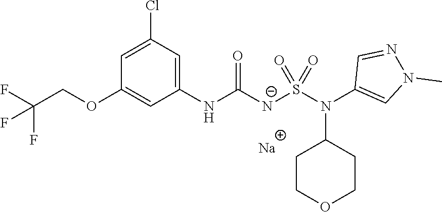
[Na].C1(NC([N-]S(N(C2=CN(C)N=C2)C2CCOCC2)(=O)=O)=O)=CC(Cl)=CC(OCC(F)(F)F)=C1
